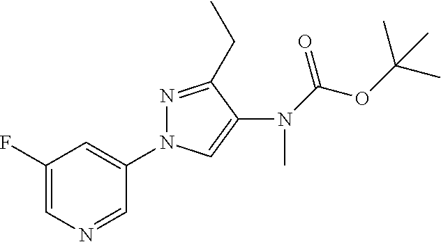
C1(F)=CN=CC(N2N=C(CC)C(N(C)C(OC(C)(C)C)=O)=C2)=C1
